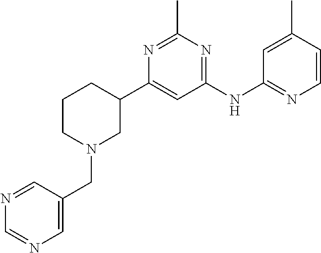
C1(C2CCCN(CC3=CN=CN=C3)C2)=CC(NC2=NC=CC(C)=C2)=NC(C)=N1
